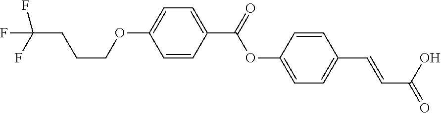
FC(F)(F)CCCOC1=CC=C(C(=O)OC2=CC=C(C=CC(=O)O)C=C2)C=C1
